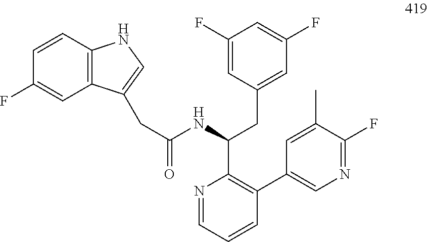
C12=C(C=CC(F)=C1)NC=C2CC(NC(CC1=CC(F)=CC(F)=C1)C1=C(C2=CN=C(F)C(C)=C2)C=CC=N1)=O
